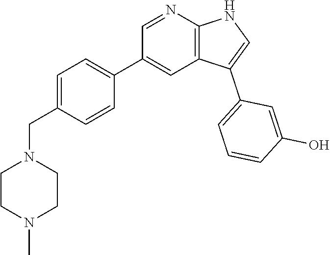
C1=C(CN2CCN(C)CC2)C=CC(C2=CC3=C(N=C2)NC=C3C2=CC=CC(O)=C2)=C1
